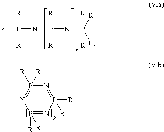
[R]P(=NP([R])(=NP([R])([R])([R])[R])[R])([R])[R].N1=P([R])([R])N=P([R])([R])N=P1([R])[R]
